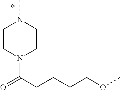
N1(C)CCN(C(CCCCOC)=O)CC1
